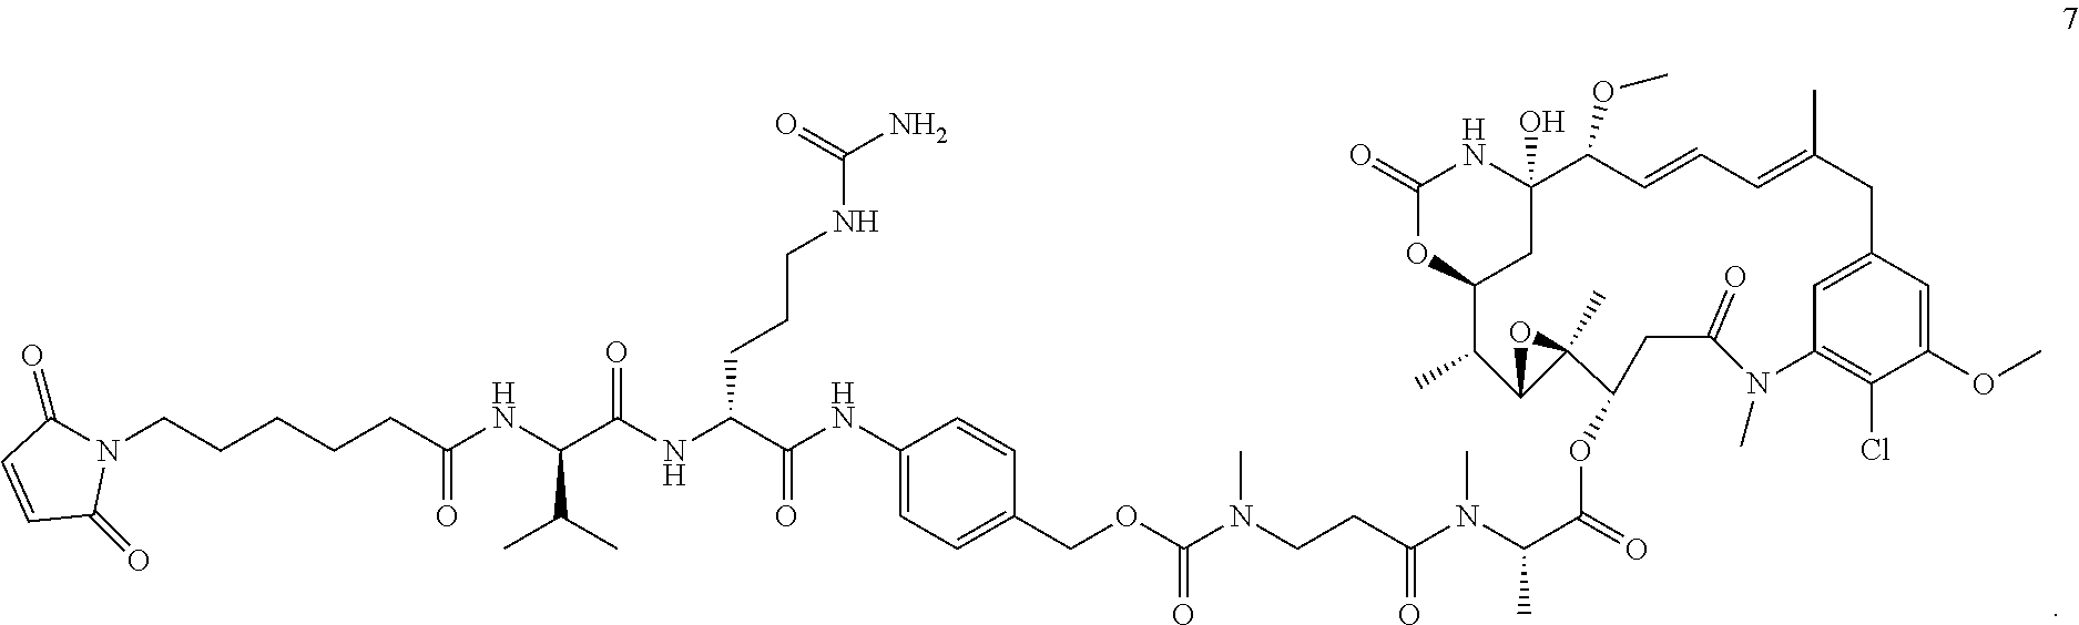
N1C2(O)C(OC)C=CC=C(C)CC3=CC(=C(Cl)C(OC)=C3)N(C)C(=O)CC(OC(C(N(C(CCN(C)C(OCC3=CC=C(NC(C(NC(C(NC(CCCCCN4C(=O)C=CC4=O)=O)C(C)C)=O)CCCNC(N)=O)=O)C=C3)=O)=O)C)C)=O)C3(C)C(C(C)C(OC1=O)C2)O3
